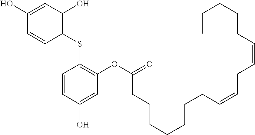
C1=CC(O)=CC(OC(=O)CCCCCCCC=CCC=CCCCCC)=C1SC1=C(O)C=C(O)C=C1
